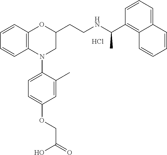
Cl.C1=CC2=C(C=C1)N(C1=CC=C(OCC(=O)O)C=C1C)CC(CCNC(C1=C3C(=CC=C1)C=CC=C3)C)O2
